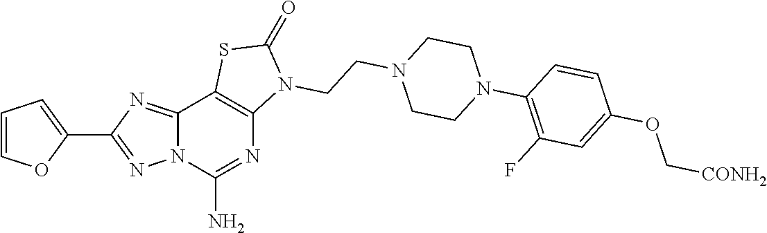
C12=NC(C3=CC=CO3)=NN1C(N)=NC1=C2SC(=O)N1CCN1CCN(C2=C(F)C=C(OC[CONH2])C=C2)CC1
